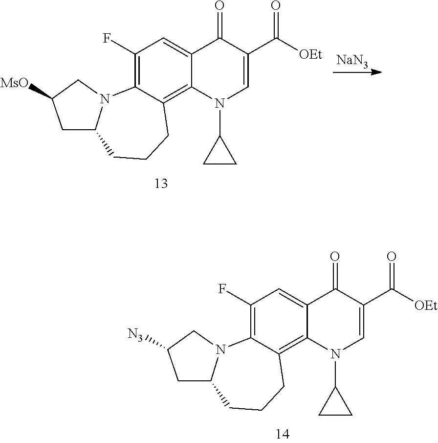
C1(F)=C2C(=C3C(=C1)C(=O)C(C([OEt])=O)=CN3C1CC1)CCCC1N2CC([N3])C1.C1(F)=C2C(=C3C(=C1)C(=O)C(C([OEt])=O)=CN3C1CC1)CCCC1N2CC([MsO])C1.[NaN3]
